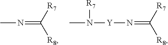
CN=C([R8])[R7].[Y](N=C([R8])[R7])N(C)[R7]
